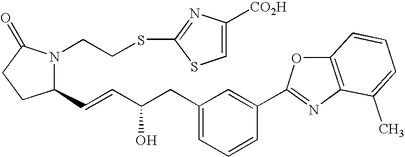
C1(C=CC(O)CC2=CC=CC(C3=NC4=C(O3)C=CC=C4C)=C2)N(CCSC2=NC([CO2H])=CS2)C(=O)CC1
